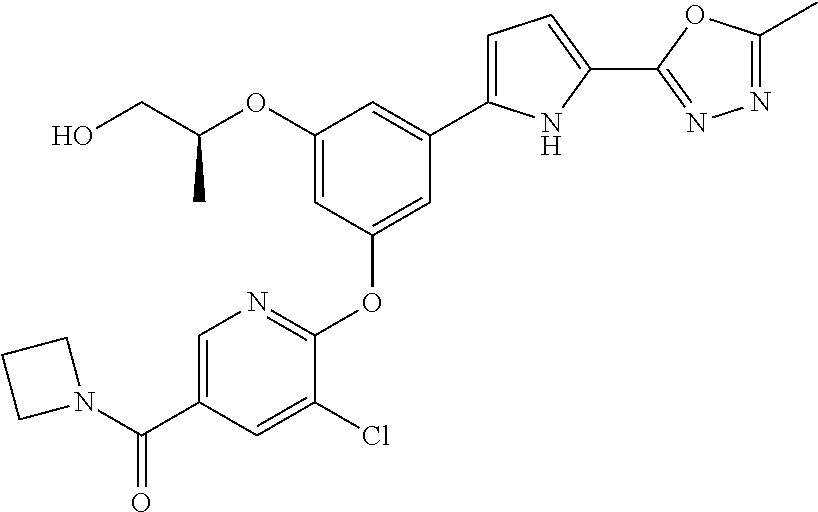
C1(OC(CO)C)=CC(OC2=NC=C(C(=O)N3CCC3)C=C2Cl)=CC(C2=CC=C(C3=NN=C(C)O3)N2)=C1
